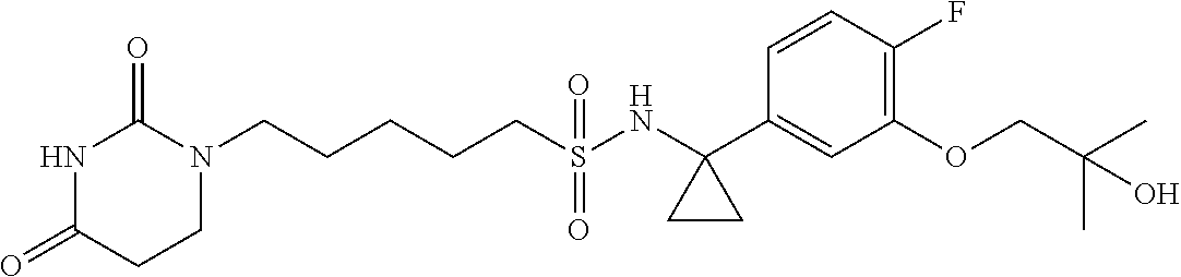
N1(CCCCCS(NC2(C3=CC(OCC(C)(C)O)=C(F)C=C3)CC2)(=O)=O)C(=O)NC(=O)CC1
